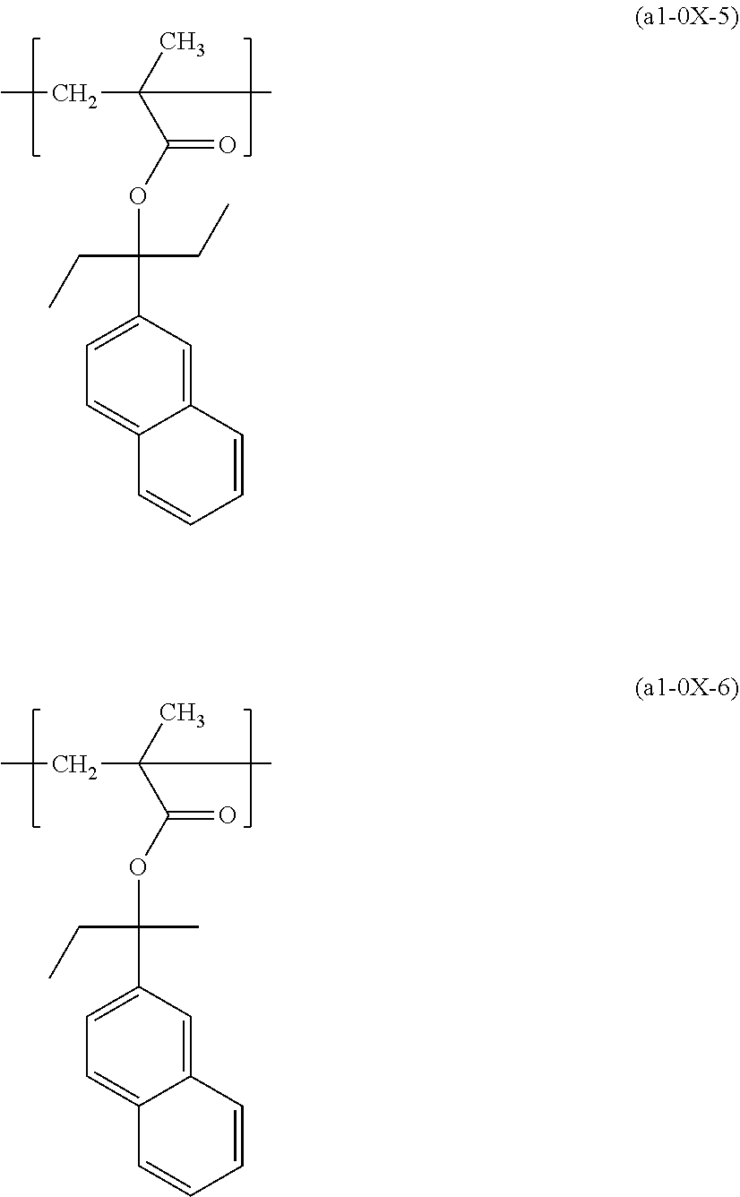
CCC(C)(C(OC(CC)(CC)C1=CC=C2C(=C1)C=CC=C2)=O)C.CCC(C)(C(OC(CC)(C)C1=CC=C2C(=C1)C=CC=C2)=O)C
